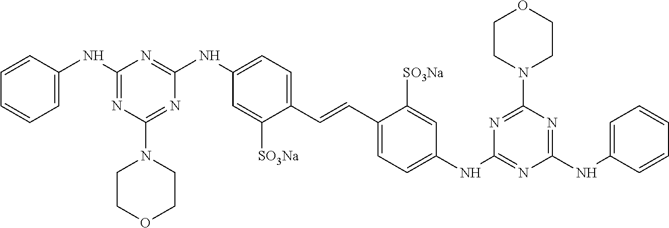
N1=C(NC2=CC=CC=C2)N=C(NC2=CC=C(C=CC3=CC=C(NC4=NC(NC5=CC=CC=C5)=NC(N5CCOCC5)=N4)C=C3[SO3Na])C([SO3Na])=C2)N=C1N1CCOCC1
